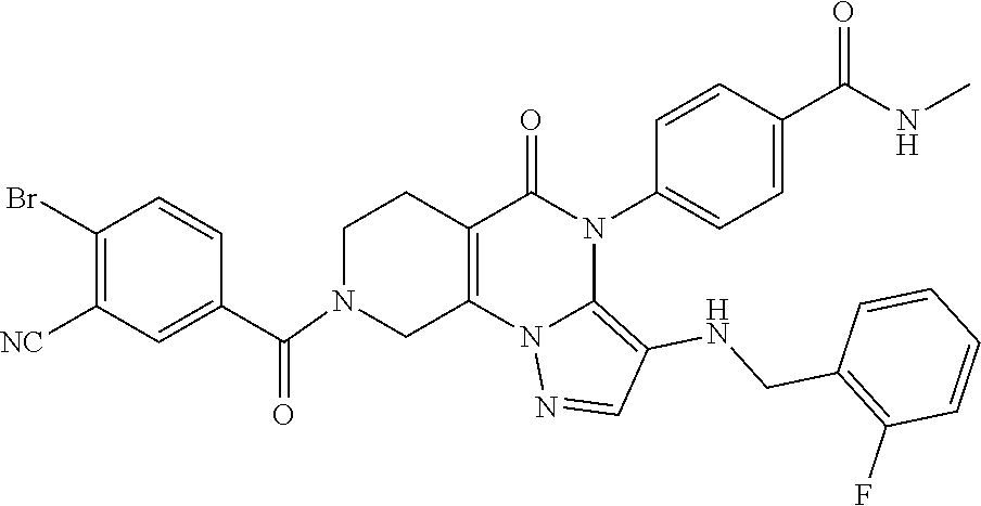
C1(Br)=C([NC])C=C(C(=O)N2CC3=C(CC2)C(=O)N(C2=CC=C(C(NC)=O)C=C2)C2=C(NCC4=C(F)C=CC=C4)C=NN32)C=C1
